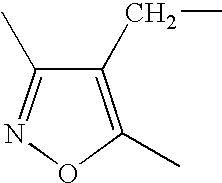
O1C(C)=C(CC)C(C)=N1
